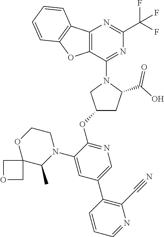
C12=C(C(N3CC(OC4=NC=C(C5=C(C#N)N=CC=C5)C=C4N4CCOC5(C4C)COC5)CC3C(O)=O)=NC(C(F)(F)F)=N1)OC1=C2C=CC=C1
